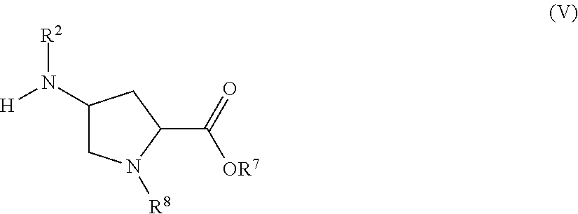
C1(N([H])[R2])CN([R8])C(C(=O)[OR7])C1
